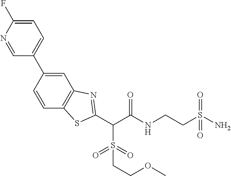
C1=C(F)N=CC(C2=CC3=C(C=C2)SC(C(C(NCCS(N)(=O)=O)=O)S(CCOC)(=O)=O)=N3)=C1
